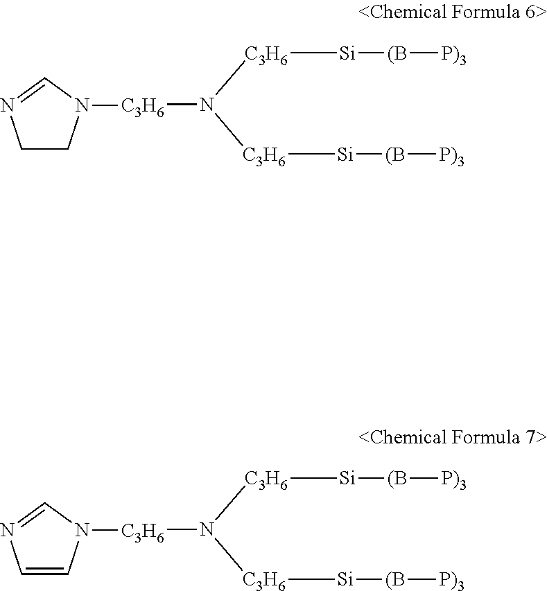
[C3H6](N([C3H6][Si][(B][P)3])[C3H6][Si][(B][P)3])N1CCN=C1.[C3H6](N([C3H6][Si][(B][P)3])[C3H6][Si][(B][P)3])N1C=CN=C1
